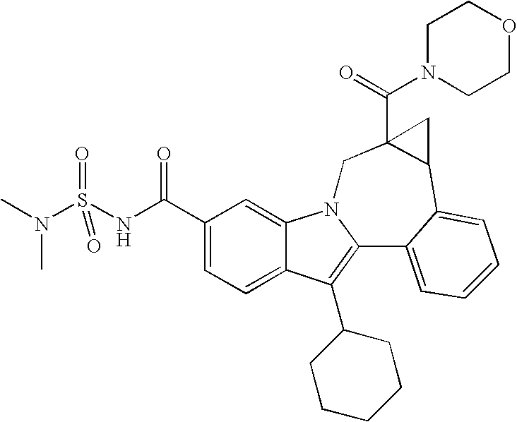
C1(C(NS(N(C)C)(=O)=O)=O)=CC=C2C(=C1)N1C(=C2C2CCCCC2)C2=CC=CC=C2C2C(C(N3CCOCC3)=O)(C1)C2
